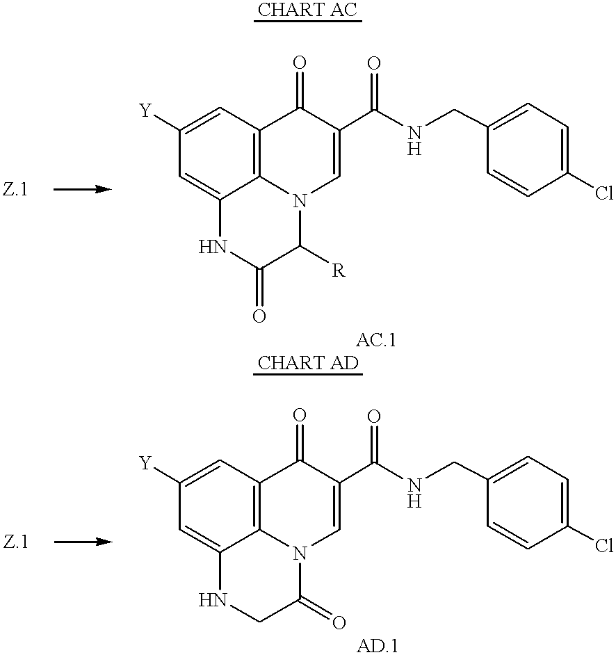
C1=C2C3=C(C=C1[Y])C(=O)C(C(NCC1=CC=C(Cl)C=C1)=O)=CN3C([R])C(=O)N2.C1=C2C3=C(C=C1[Y])C(=O)C(C(NCC1=CC=C(Cl)C=C1)=O)=CN3C(=O)CN2
